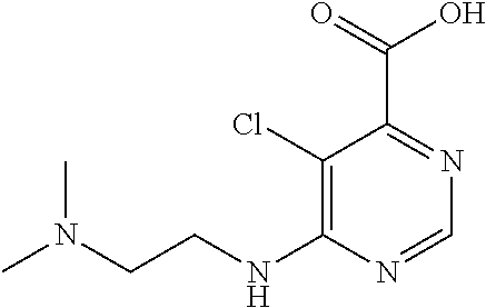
C1(Cl)=C(NCCN(C)C)N=CN=C1C(=O)O
